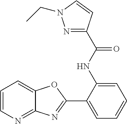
C1=CN=C2C(=C1)OC(C1=CC=CC=C1NC(=O)C1=NN(CC)C=C1)=N2
